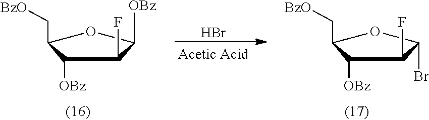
C1([OBz])C(C[BzO])OC([OBz])C1F.Br.C1([OBz])C(C[BzO])OC(Br)C1F
